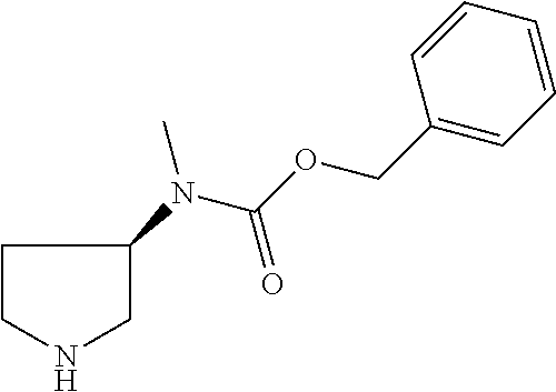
C1CNCC1N(C(OCC1=CC=CC=C1)=O)C
